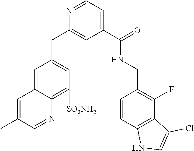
C1=C2C(=C([SO2NH2])C=C1CC1=CC(C(NCC3=C(F)C4=C(C=C3)NC=C4Cl)=O)=CC=N1)N=CC(C)=C2
